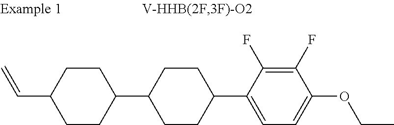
C=CC1CCC(C2CCC(C3=CC=C(OCC)C(F)=C3F)CC2)CC1
